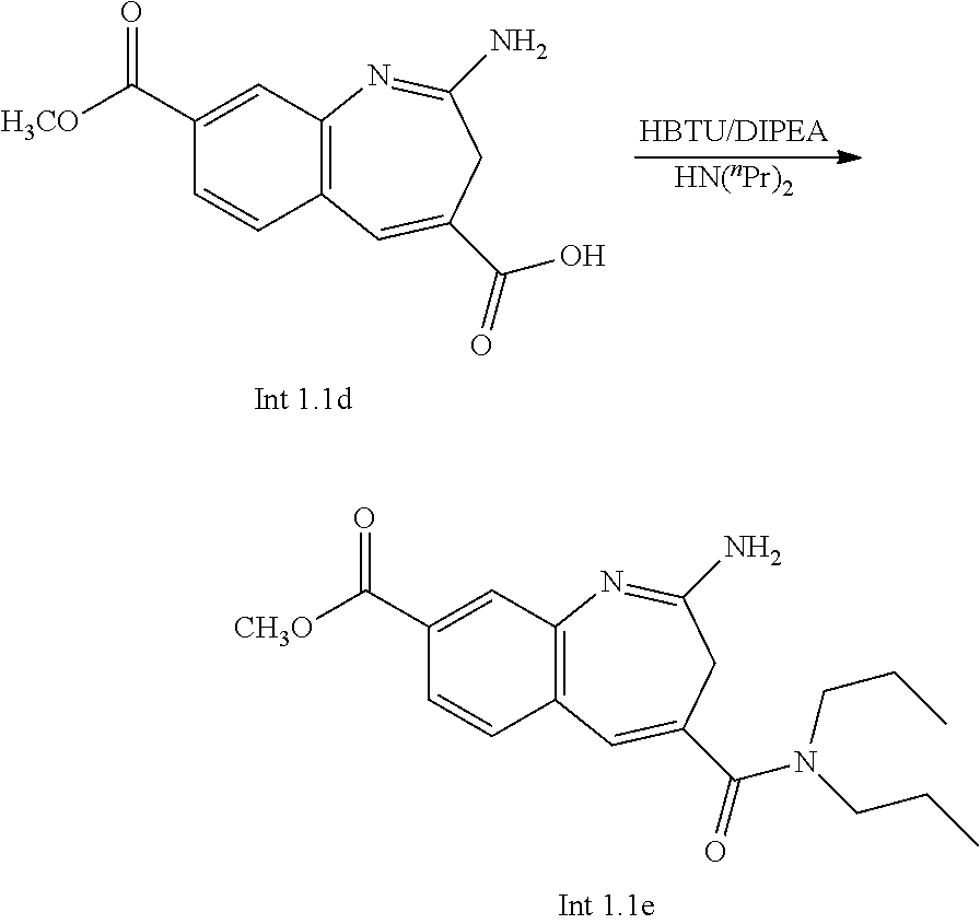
C1(C([CH3O])=O)=CC2=C(C=C1)C=C(C(N(CCC)CCC)=O)CC(N)=N2.C1(C([H3CO])=O)=CC2=C(C=C1)C=C(C(O)=O)CC(N)=N2.[HN(nPr)2]
